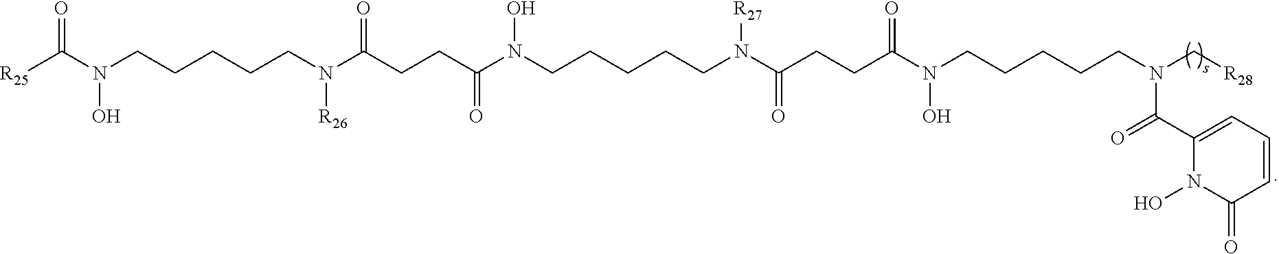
[R25]C(N(CCCCCN(C(CCC(N(CCCCCN(C(CCC(N(CCCCCN(C[R28])C(=O)C1=CC=CC(=O)N1O)O)=O)=O)[R27])O)=O)=O)[R26])O)=O
